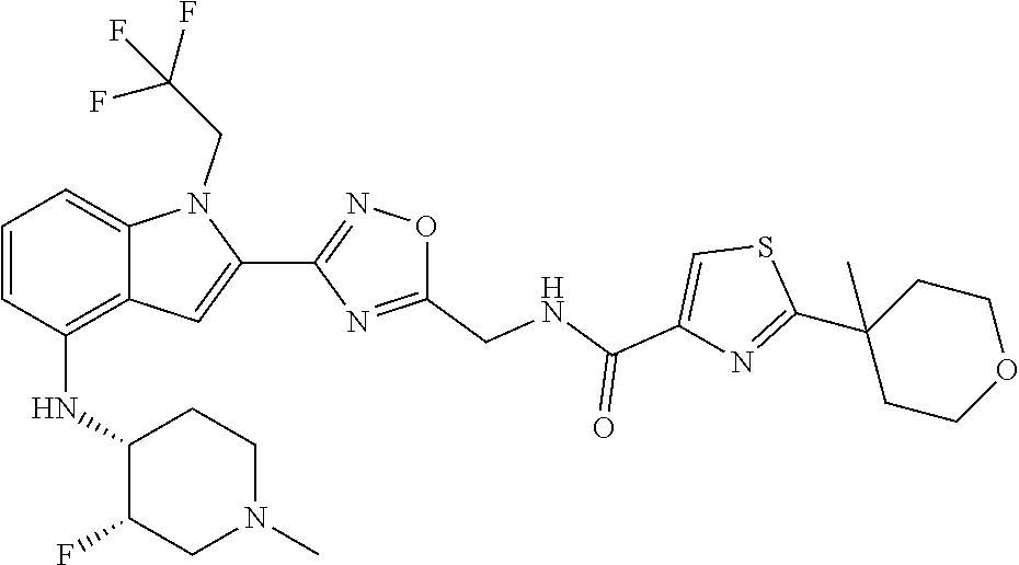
S1C(C2(C)CCOCC2)=NC(C(=O)NCC2=NC(C3=CC4=C(NC5C(F)CN(C)CC5)C=CC=C4N3CC(F)(F)F)=NO2)=C1
